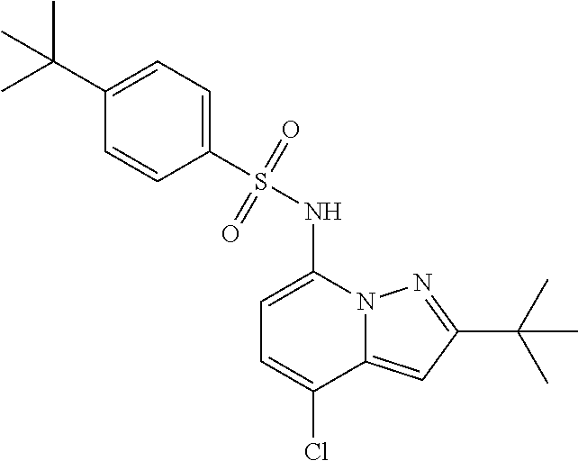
C1=C(NS(C2=CC=C(C(C)(C)C)C=C2)(=O)=O)N2C(=CC(C(C)(C)C)=N2)C(Cl)=C1
